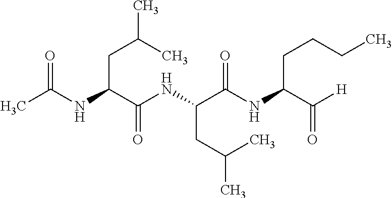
O=C(NC(C(NC(C(NC(CCCC)C([H])=O)=O)CC(C)C)=O)CC(C)C)C
